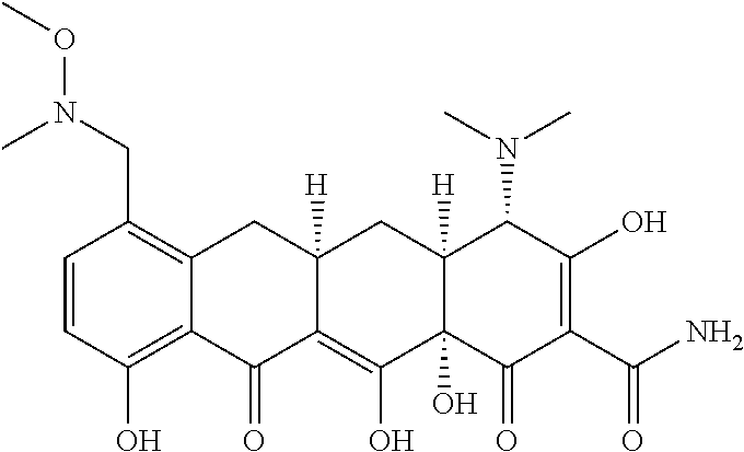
C1=CC(O)=C2C(=C1CN(OC)C)CC1([H])C(=C(O)C3(O)C([H])(C1)C(N(C)C)C(O)=C(C(=O)N)C3=O)C2=O
